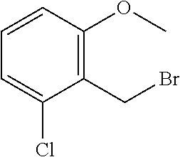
C1(CBr)=C(OC)C=CC=C1Cl
